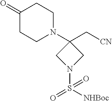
C1(=O)CCN(C2(C[CN])CN(S([NHBoc])(=O)=O)C2)CC1
